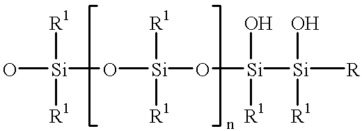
O[Si]([R1])([R1])O[Si]([R1])([R1])O[Si]([R1])(O)[Si]([R1])(O)[R]
